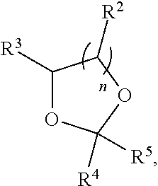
C1([R3])OC([R4])([R5])OC1[R2]
